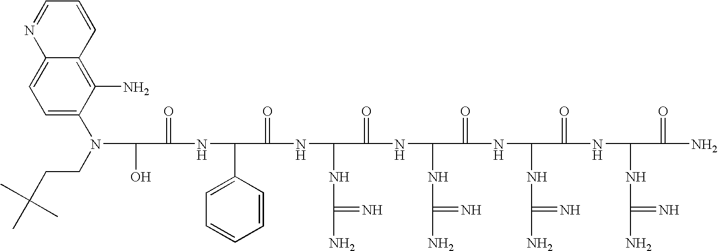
OC(C(=O)NC(C1=CC=CC=C1)C(=O)NC(NC(N)=N)C(=O)NC(NC(N)=N)C(=O)NC(NC(N)=N)C(=O)NC(NC(N)=N)C(=O)N)N(CCC(C)(C)C)C1=CC=C2C(=C1N)C=CC=N2
